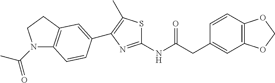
C1=CC2=C(C=C1CC(NC1=NC(C3=CC4=C(N(C(C)=O)CC4)C=C3)=C(C)S1)=O)OCO2
